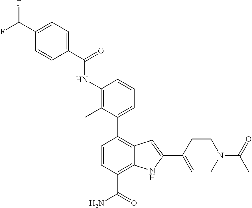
C1(NC(=O)C2=CC=C(C(F)F)C=C2)=C(C)C(C2=C3C(=C(C(=O)N)C=C2)NC(C2=CCN(C(=O)C)CC2)=C3)=CC=C1
